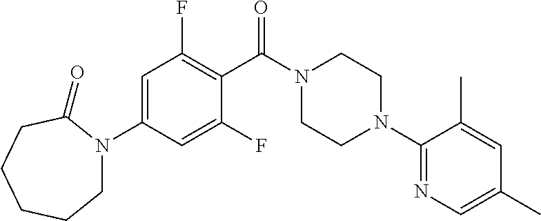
C1=C(N2CCCCCC2=O)C=C(F)C(C(N2CCN(C3=NC=C(C)C=C3C)CC2)=O)=C1F
